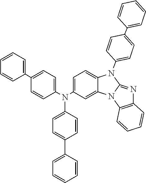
C1=CC=C(C2=CC=C(N(C3=CC=C4C(=C3)N3C(=NC5=C3C=CC=C5)N4C3=CC=C(C4=CC=CC=C4)C=C3)C3=CC=C(C4=CC=CC=C4)C=C3)C=C2)C=C1
